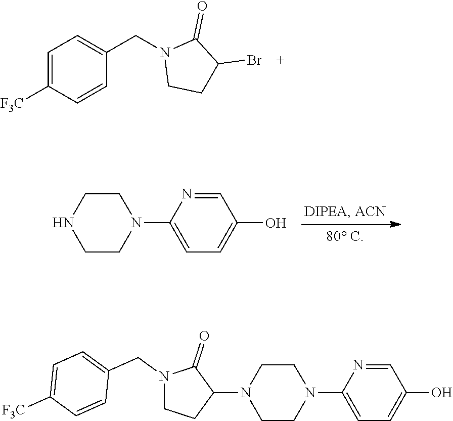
C1=NC(N2CCNCC2)=CC=C1O.C1=C([F3C])C=CC(CN2CCC(Br)C2=O)=C1.C1=NC(N2CCN(C3C(=O)N(CC4=CC=C([F3C])C=C4)CC3)CC2)=CC=C1O
